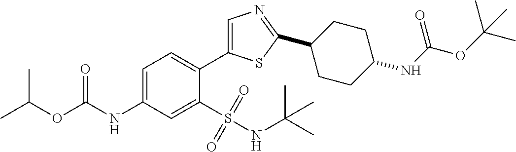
CC(OC(NC1=CC=C(C2=CN=C(C3CCC(NC(OC(C)(C)C)=O)CC3)S2)C(S(NC(C)(C)C)(=O)=O)=C1)=O)C
